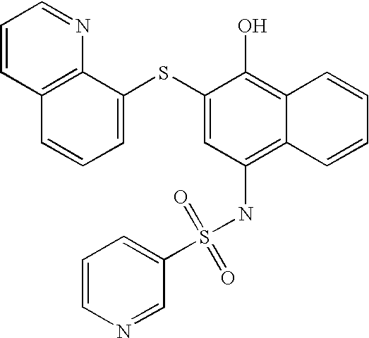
C1=CC2=C(N=C1)C(SC1=CC(NS(C3=CC=CN=C3)(=O)=O)=C3C(=C1O)C=CC=C3)=CC=C2
